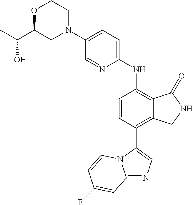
C1(N2CCOC(C(C)O)C2)=CC=C(NC2=C3C(=C(C4=CN=C5N4C=CC(F)=C5)C=C2)CNC3=O)N=C1
